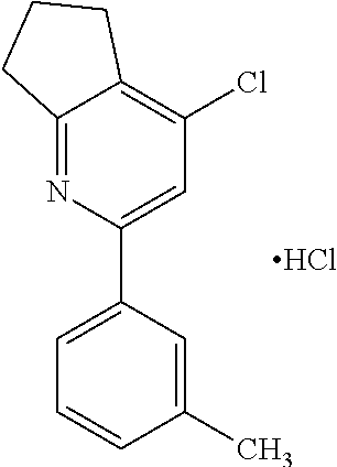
Cl.C12=NC(C3=CC=CC(C)=C3)=CC(Cl)=C1CCC2
